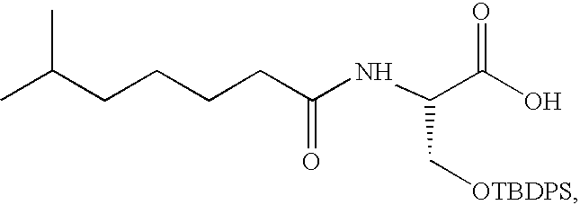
CC(CCCCC(NC(C(O)=O)C[OTBDPS])=O)C
